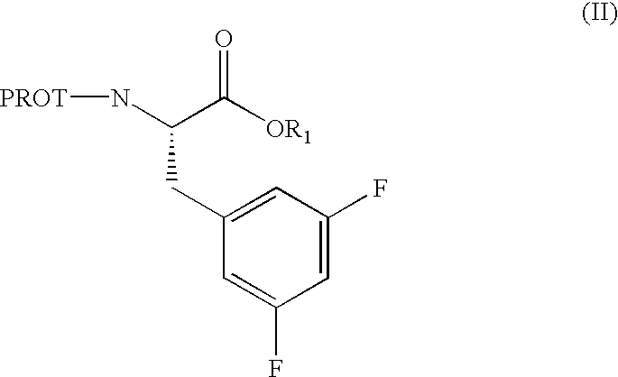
C1(CC(N[PROT])C([OR1])=O)=CC(F)=CC(F)=C1
